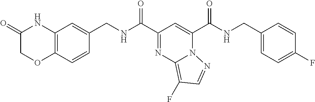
C(C1=NC2=C(F)C=NN2C(C(NCC2=CC=C(F)C=C2)=O)=C1)(=O)NCC1=CC2=C(C=C1)OCC(=O)N2
